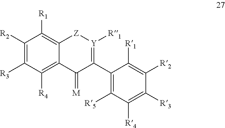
C1([R2])=C([R3])C([R4])=C2C(=C1[R1])[Z][Y]([R1])=C(C1=C([R5])C([R4])=C([R3])C([R2])=C1[R1])C2=[M]
